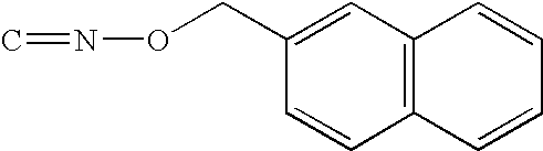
C12=C(C=C(CON=C)C=C1)C=CC=C2
